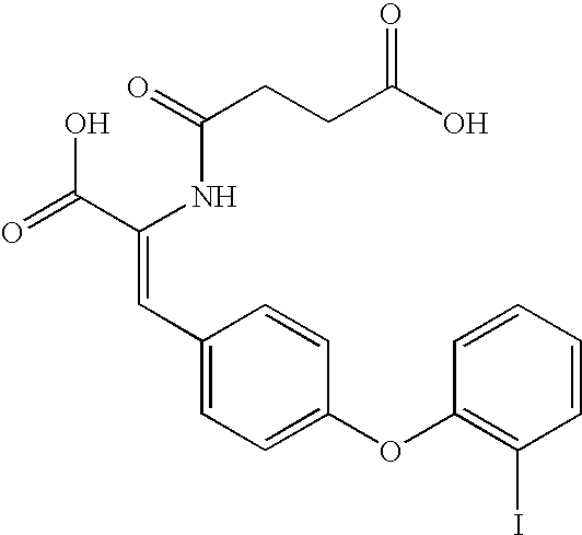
C(=O)(NC(C(=O)O)=CC1=CC=C(OC2=C(I)C=CC=C2)C=C1)CCC(=O)O
